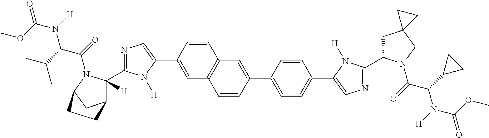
C1=C(C2=CN=C(C3([H])C4CC(N3C(=O)C(C(C)C)N(C(=O)OC)[H])CC4)N2[H])C=CC2=C1C=CC(C1=CC=C(C3=CN=C(C4CC5(CN4C(=O)C(C4CC4)N(C(=O)OC)[H])CC5)N3[H])C=C1)=C2
